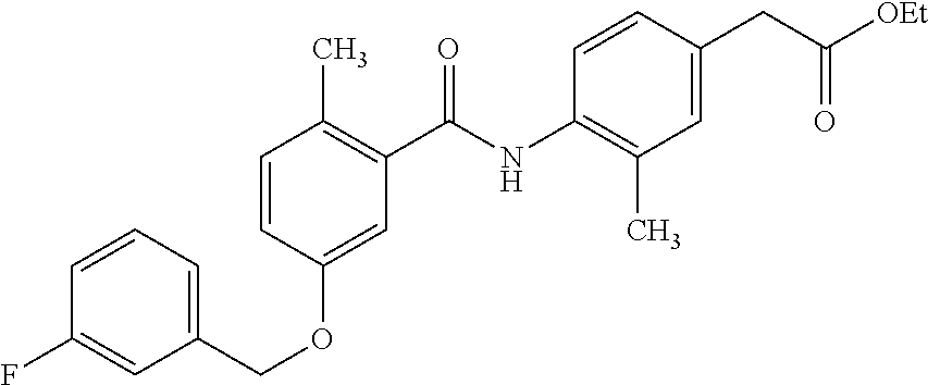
C1=CC=C(COC2=CC(C(NC3=C(C)C=C(CC([OEt])=O)C=C3)=O)=C(C)C=C2)C=C1F
